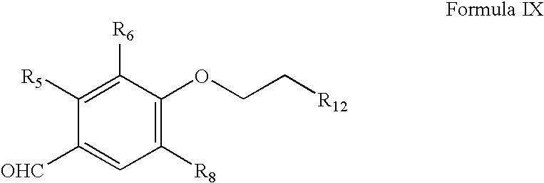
C1([R8])=C(OCC[R12])C([R6])=C([R5])C([OHC])=C1
